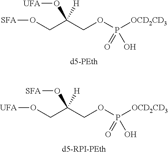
O(CC(COP([OCD2CD3])(=O)O)([H])O[SFA])[UFA].O(CC(COP([OCD2CD3])(=O)O)([H])O[UFA])[SFA]
